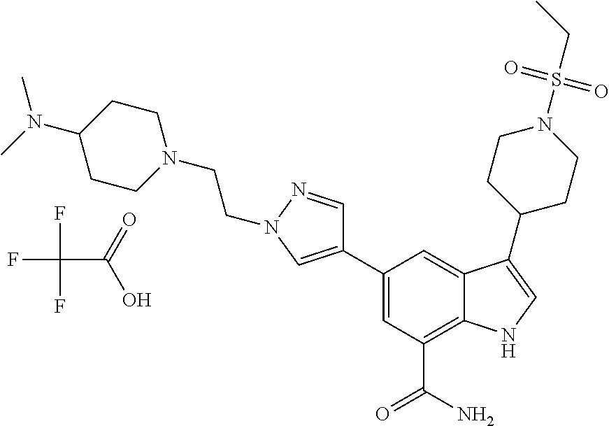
C1(C2=CN(CCN3CCC(N(C)C)CC3)N=C2)=CC(C(N)=O)=C2C(=C1)C(C1CCN(S(CC)(=O)=O)CC1)=CN2.FC(F)(C(=O)O)F
